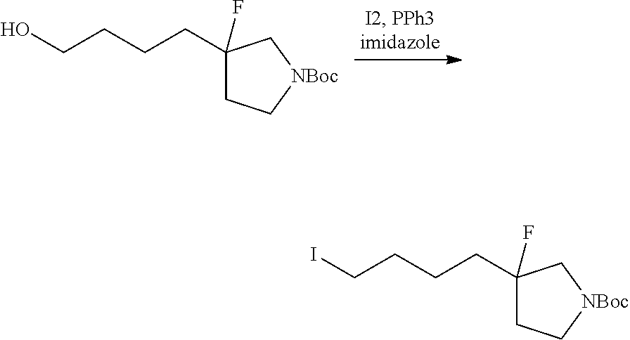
C1(CCCCO)(F)CC[NBoc]C1.C1(CCCCI)(F)CC[NBoc]C1
